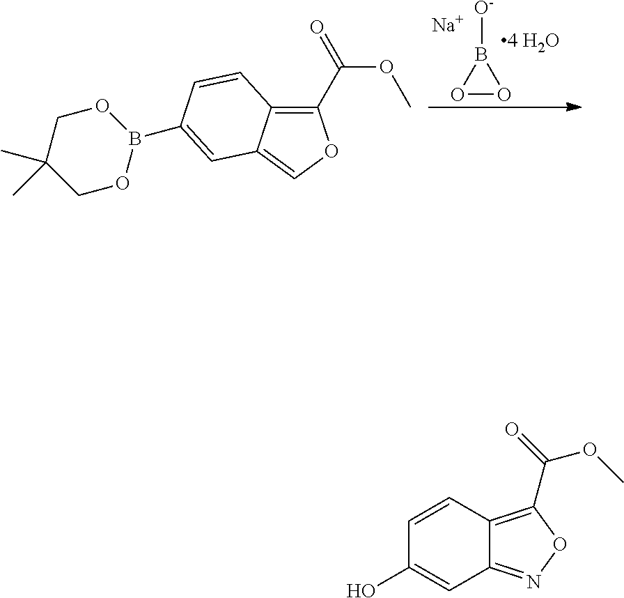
O1OB1[O-].[Na].C1(C(=O)OC)=C2C(=CO1)C=C(B1OCC(C)(C)CO1)C=C2.C12=NOC(C(OC)=O)=C1C=CC(O)=C2
